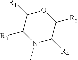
C1([R3])N(C)C([R4])C([R2])OC1[R1]
